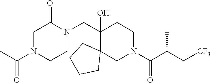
N1(C(C)=O)CC(=O)N(CC2(O)C3(CN(C(C(C[CF3])C)=O)CC2)CCCC3)CC1
